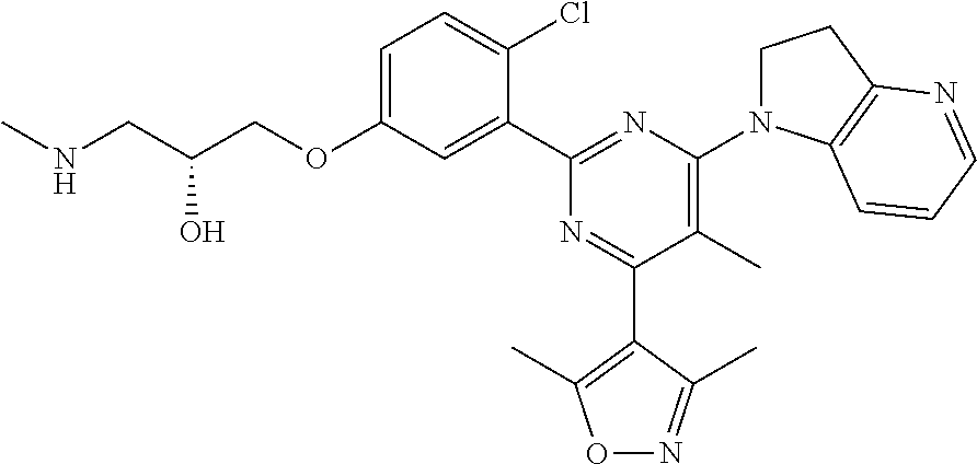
C1=C(OCC(CNC)O)C=C(C2=NC(N3CCC4=C3C=CC=N4)=C(C)C(C3=C(C)ON=C3C)=N2)C(Cl)=C1
